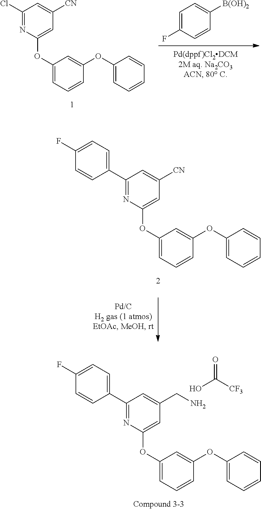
C1=C(F)C=CC([B(OH)2])=C1.C1(OC2=CC([CN])=CC(Cl)=N2)=CC=CC(OC2=CC=CC=C2)=C1.C1(OC2=CC(CN)=CC(C3=CC=C(F)C=C3)=N2)=CC=CC(OC2=CC=CC=C2)=C1.OC([CF3])=O.C1(OC2=CC([CN])=CC(C3=CC=C(F)C=C3)=N2)=CC=CC(OC2=CC=CC=C2)=C1
